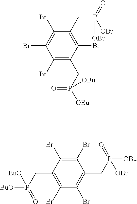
C1(Br)=C(Br)C(CP([BuO])(=O)[BuO])=C(Br)C(Br)=C1CP([OBu])(=O)[OBu].C1(CP(=O)([OBu])[OBu])=C(Br)C(CP([OBu])([OBu])=O)=C(Br)C(Br)=C1Br
